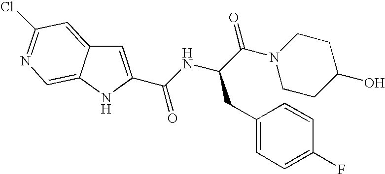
C1=C(C(=O)NC(CC2=CC=C(F)C=C2)C(N2CCC(O)CC2)=O)NC2=CN=C(Cl)C=C12
